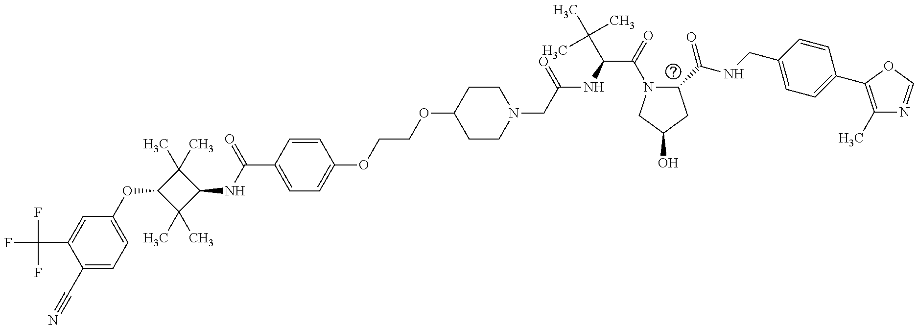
C1(C#N)=CC=C(OC2C(C)(C)C(NC(C3=CC=C(OCCOC4CCN(CC(NC(C(=O)N5C(C(NCC6=CC=C(C7=C(C)N=CO7)C=C6)=O)CC(O)C5)C(C)(C)C)=O)CC4)C=C3)=O)C2(C)C)C=C1C(F)(F)F
